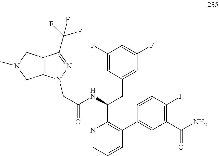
C1(F)=CC(CC(C2=C(C3=CC(C(=O)N)=C(F)C=C3)C=CC=N2)NC(CN2C3=C(C(C(F)(F)F)=N2)CN(C)C3)=O)=CC(F)=C1
